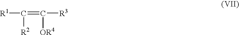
[R1]C(=C([R3])[OR4])[R2]
